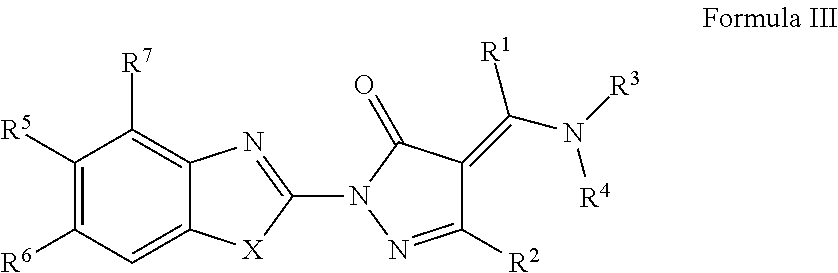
C1([R5])=C([R6])C=C2C(=C1[R7])N=C(N1C(=O)C(=C(N([R3])[R4])[R1])C([R2])=N1)[X]2
